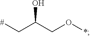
[#]CC(CO*)O
